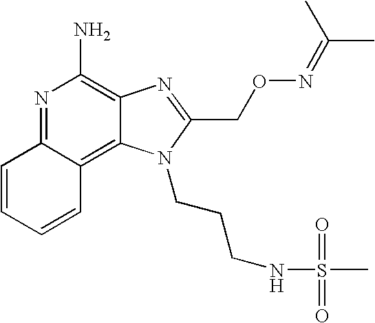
N1=C2C(=C3C(=C1N)N=C(CON=C(C)C)N3CCCNS(C)(=O)=O)C=CC=C2
